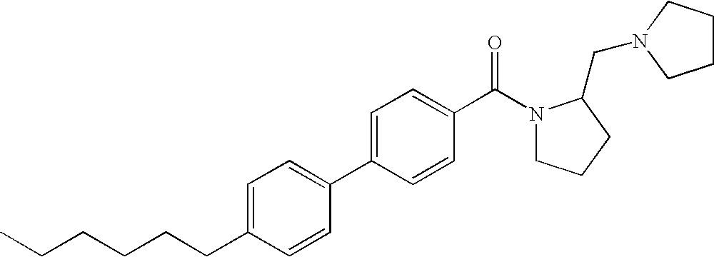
C1=C(CCCCCC)C=CC(C2=CC=C(C(N3CCCC3CN3CCCC3)=O)C=C2)=C1
